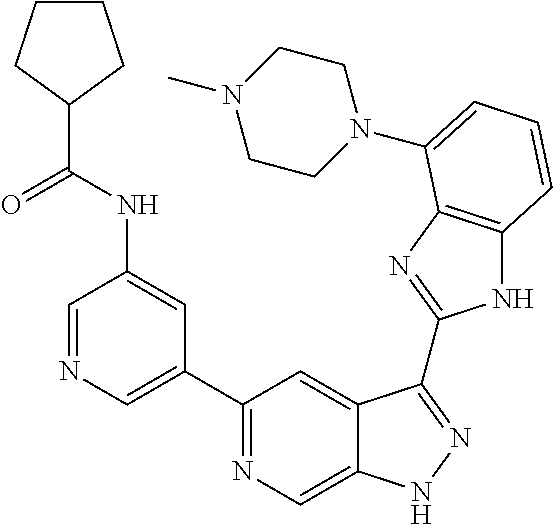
C1=NC=C(C2=NC=C3C(=C2)C(C2=NC4=C(N2)C=CC=C4N2CCN(C)CC2)=NN3)C=C1NC(=O)C1CCCC1
